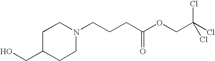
N1(CCCC(OCC(Cl)(Cl)Cl)=O)CCC(CO)CC1
